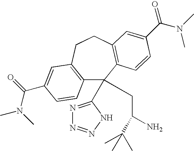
C12=C(CCC3=C(C1(C1=NN=NN1)CC(N)C(C)(C)C)C=CC(C(N(C)C)=O)=C3)C=C(C(=O)N(C)C)C=C2
